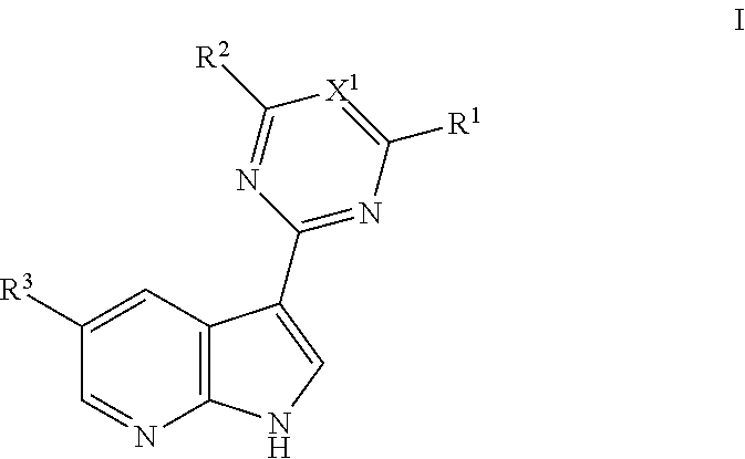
C12=C(C=C([R3])C=N1)C(C1=NC([R1])=[X1]C([R2])=N1)=CN2
